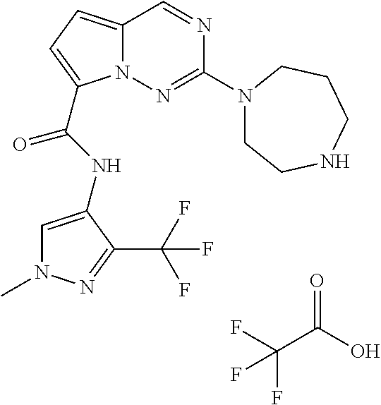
N1=CC2=CC=C(C(NC3=CN(C)N=C3C(F)(F)F)=O)N2N=C1N1CCNCCC1.O=C(O)C(F)(F)F
